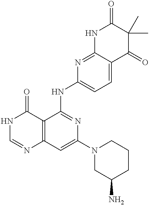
C12=C(C=C(N3CC(N)CCC3)N=C1NC1=CC=C3C(=N1)NC(=O)C(C)(C)C3=O)N=CNC2=O
